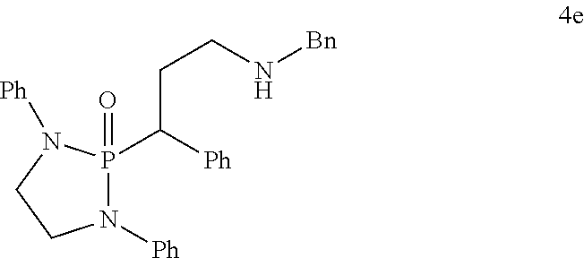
N1([Ph])P(C([Ph])CCN[Bn])(=O)N([Ph])CC1
